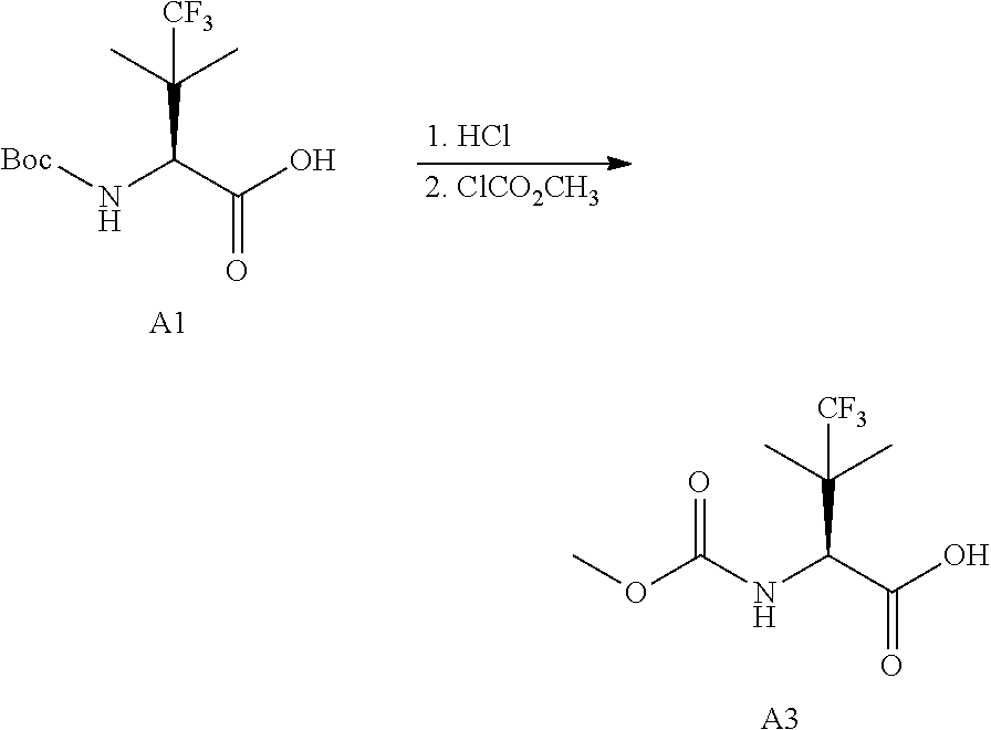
[2. ClCO2CH3].[1. HCl].OC(C(N[Boc])C([CF3])(C)C)=O.[A1].OC(C(NC(OC)=O)C([CF3])(C)C)=O.[A3]
